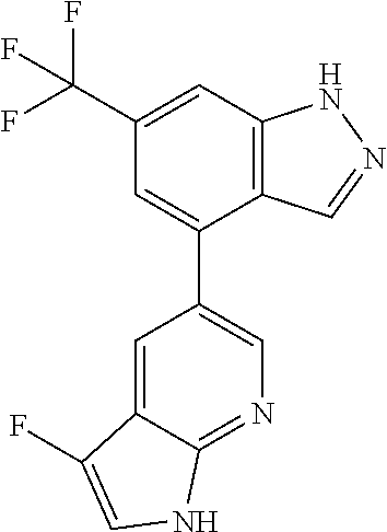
C12=C(C=C(C(F)(F)F)C=C1C1=CN=C3C(=C1)C(F)=CN3)NN=C2
